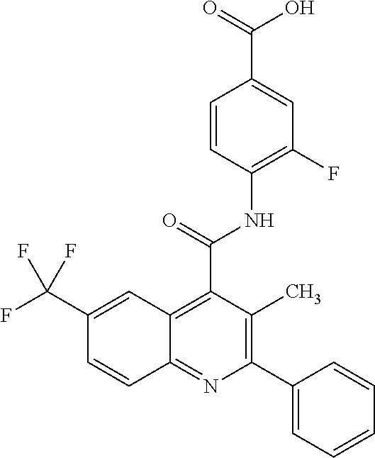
C12=C(C(=O)NC3=C(F)C=C(C(=O)O)C=C3)C(C)=C(C3=CC=CC=C3)N=C1C=CC(C(F)(F)F)=C2
